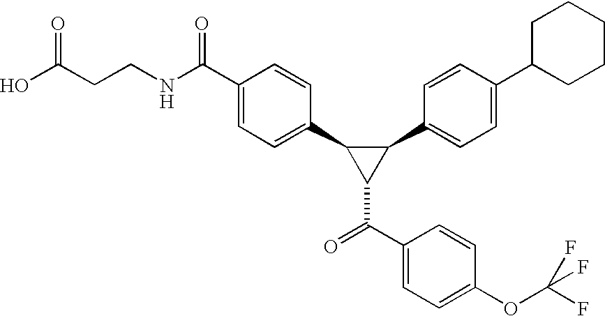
OC(CCNC(C1=CC=C(C2C(C3=CC=C(C4CCCCC4)C=C3)C2C(C2=CC=C(OC(F)(F)F)C=C2)=O)C=C1)=O)=O
